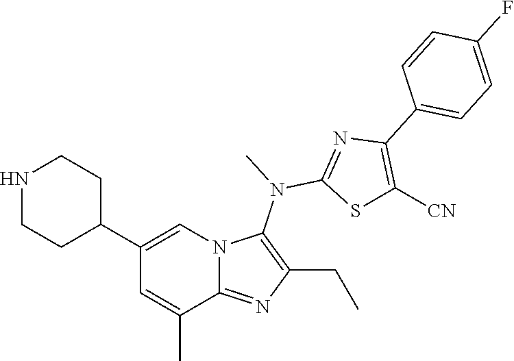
C1(C2=CN3C(=NC(CC)=C3N(C)C3=NC(C4=CC=C(F)C=C4)=C([CN])S3)C(C)=C2)CCNCC1
